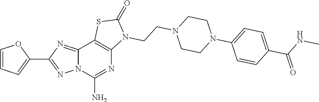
C12=NC(C3=CC=CO3)=NN1C(N)=NC1=C2SC(=O)N1CCN1CCN(C2=CC=C(C(NC)=O)C=C2)CC1
